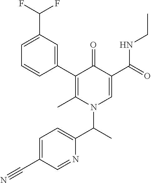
C1=C(C(F)F)C=C(C2=C(C)N(C(C3=CC=C(C#N)C=N3)C)C=C(C(NCC)=O)C2=O)C=C1
